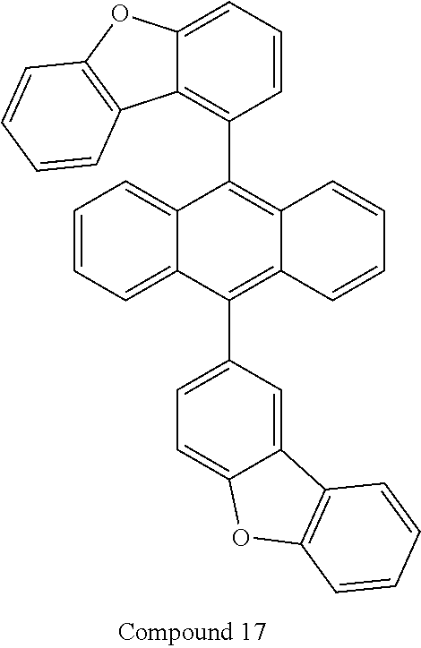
C12=CC=CC=C1C(C1=CC=C3C(=C1)C1=C(O3)C=CC=C1)=C1C(=C2C2=C3C(=CC=C2)OC2=C3C=CC=C2)C=CC=C1
